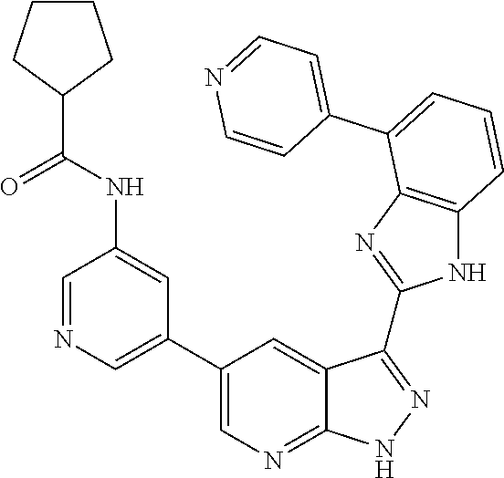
C1=C(C2=CC=CC3=C2N=C(C2=NNC4=NC=C(C5=CN=CC(NC(C6CCCC6)=O)=C5)C=C42)N3)C=CN=C1
